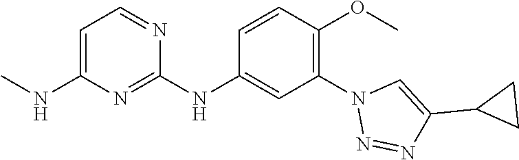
C1(NC2=CC(N3N=NC(C4CC4)=C3)=C(OC)C=C2)=NC(NC)=CC=N1
